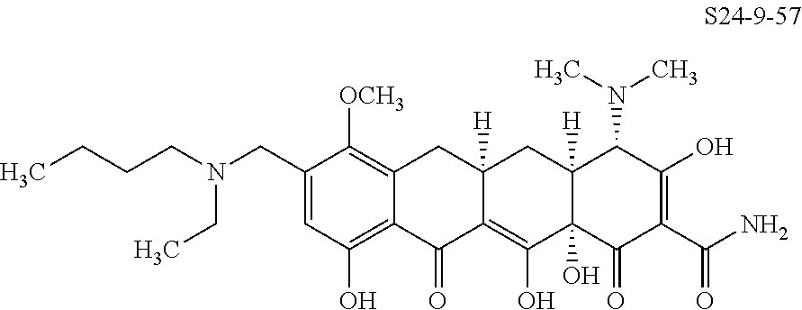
C1=C(CN(CCCC)CC)C([OCH3])=C2C(=C1O)C(=O)C1=C(O)C3(O)C([H])(CC1([H])C2)C(N(C)C)C(O)=C(C(N)=O)C3=O
